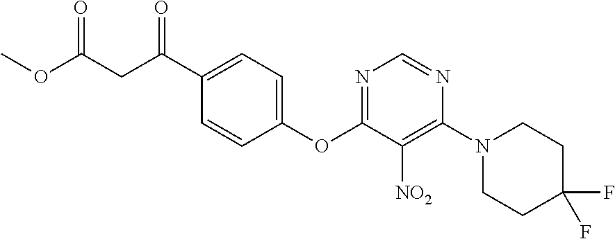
C1(OC2=NC=NC(N3CCC(F)(F)CC3)=C2[NO2])=CC=C(C(CC(OC)=O)=O)C=C1
